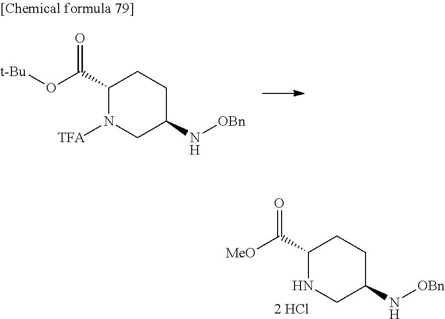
C1(C(=O)O[t-Bu])N([TFA])CC(N[OBn])CC1.C1(C(=O)[MeO])NCC(N[OBn])CC1
